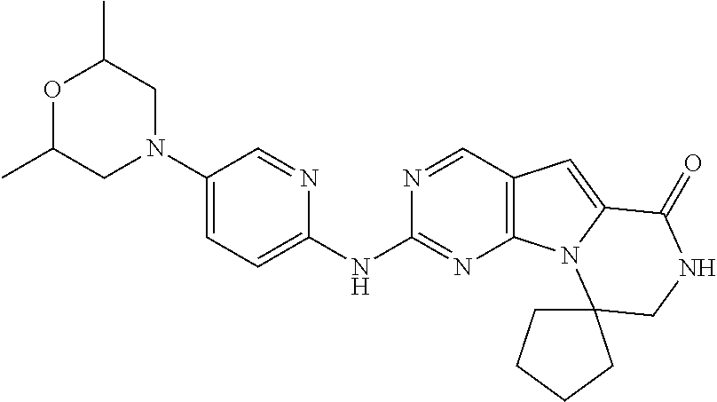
O1C(C)CN(C2=CC=C(NC3=NC4=C(C=N3)C=C3N4C4(CNC3=O)CCCC4)N=C2)CC1C
